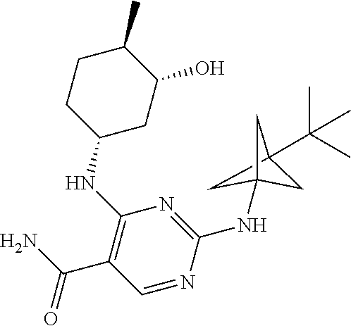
C1CC(NC2=C(C(N)=O)C=NC(NC34CC(C(C)(C)C)(C3)C4)=N2)CC(O)C1C
